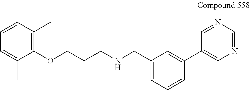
C1(OCCCNCC2=CC=CC(C3=CN=CN=C3)=C2)=C(C)C=CC=C1C
